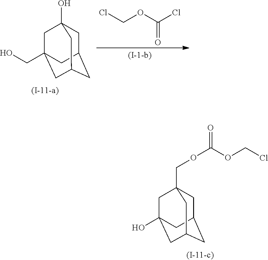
C1C2CC3CC(O)(CC1(COC(OCCl)=O)C3)C2.C1C2CC3CC(CO)(CC1(O)C3)C2.ClCOC(=O)Cl
